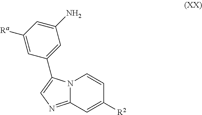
C12=NC=C(C3=CC(N)=CC([Ra])=C3)N1C=CC([R2])=C2
